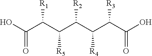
OC(C(C(C(C(C(C(O)=O)[R3])[R4])[R2])[R5])[R1])=O
